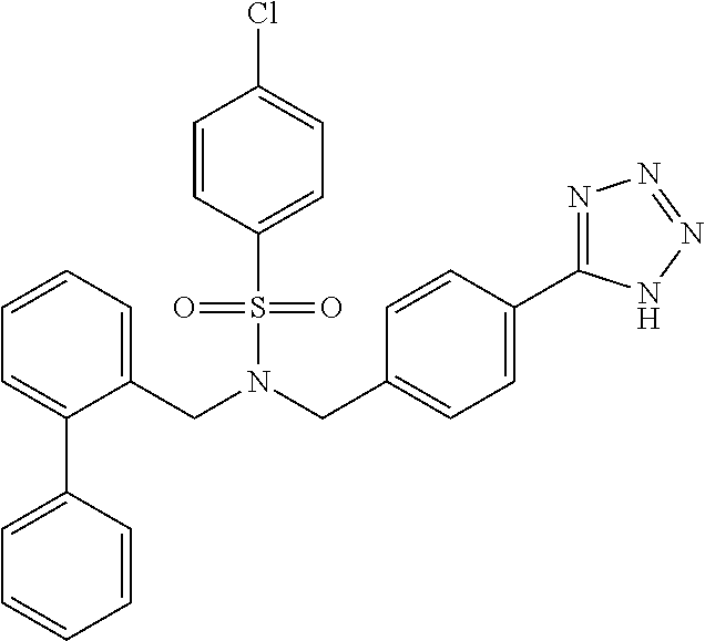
N(CC1=CC=C(C2=NN=NN2)C=C1)(CC1=CC=CC=C1C1=CC=CC=C1)S(=O)(=O)C1=CC=C(Cl)C=C1
